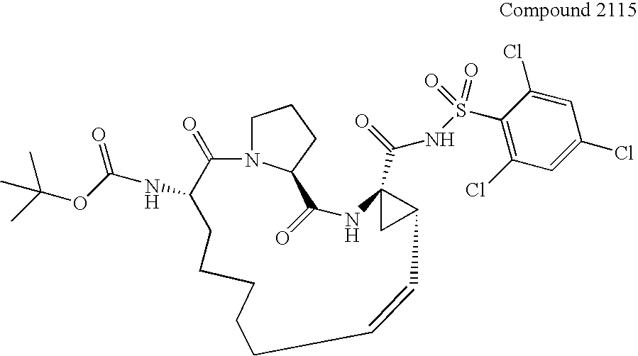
C1N2C(CC1)C(=O)NC1(C(NS(C3=C(Cl)C=C(Cl)C=C3Cl)(=O)=O)=O)CC1C=CCCCCCC(NC(OC(C)(C)C)=O)C2=O
